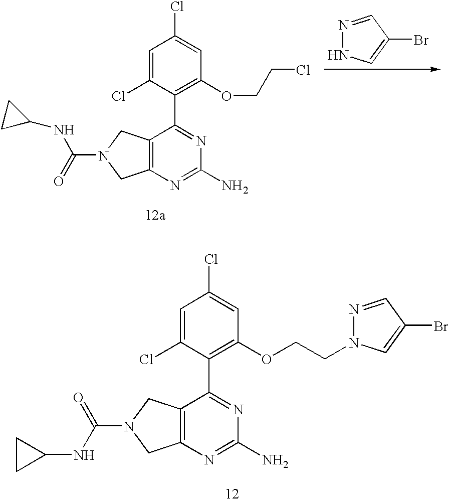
C12=C(CN(C(=O)NC3CC3)C1)C(C1=C(OCCCl)C=C(Cl)C=C1Cl)=NC(N)=N2.N1=CC(Br)=CN1.C12=C(CN(C(NC3CC3)=O)C1)C(C1=C(OCCN3N=CC(Br)=C3)C=C(Cl)C=C1Cl)=NC(N)=N2
